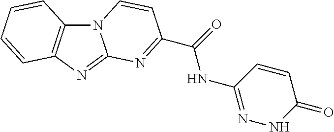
N12C3=C(N=C1N=C(C(=O)NC1=NNC(=O)C=C1)C=C2)C=CC=C3
